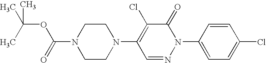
N1(C(=O)OC(C)(C)C)CCN(C2=C(Cl)C(=O)N(C3=CC=C(Cl)C=C3)N=C2)CC1
